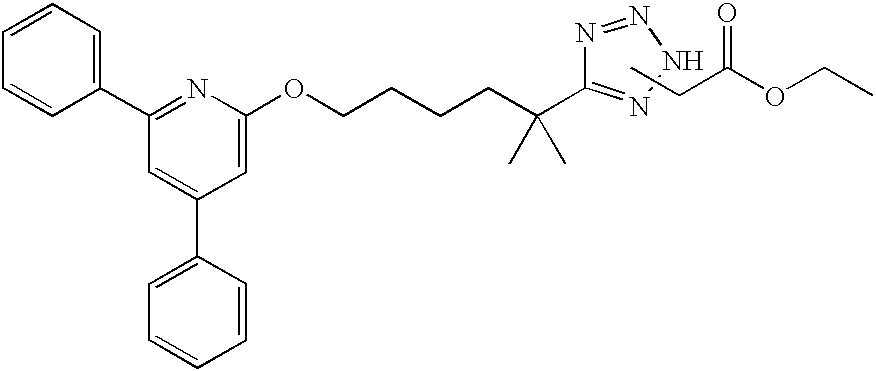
C1=CC=CC(C2=NC(OCCCCC(C)(C)C3=NNN=N3)=CC(C3=CC=CC=C3)=C2)=C1.C(OCC)(CC)=O
